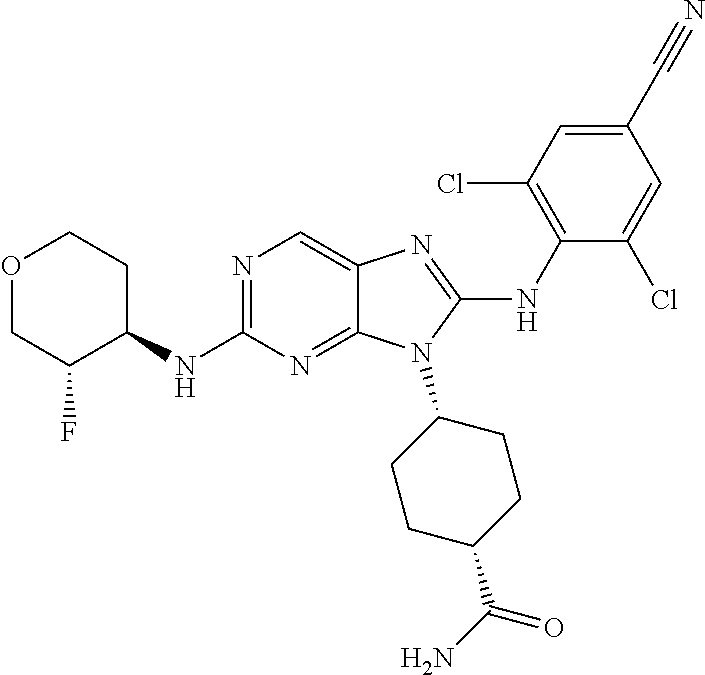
N1=C(NC2CCOCC2F)N=C2C(=C1)N=C(NC1=C(Cl)C=C(C#N)C=C1Cl)N2C1CCC(C(N)=O)CC1
